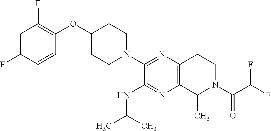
C1=C(F)C=CC(OC2CCN(C3=NC4=C(N=C3NC(C)C)C(C)N(C(C(F)F)=O)CC4)CC2)=C1F
